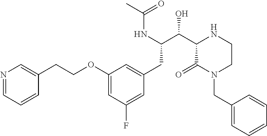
C1(OCCC2=CN=CC=C2)=CC(F)=CC(CC(C(C2C(=O)N(CC3=CC=CC=C3)CCN2)O)NC(C)=O)=C1
